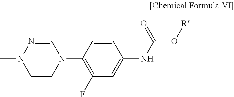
N1(C)CCN(C2=C(F)C=C(NC(O[R])=O)C=C2)C=N1
